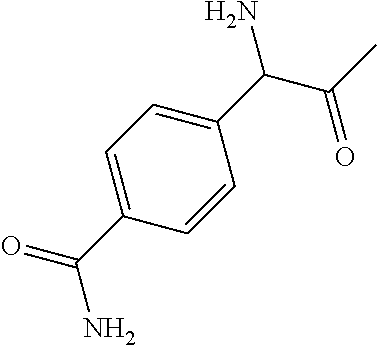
C1(C(N)C(=O)C)=CC=C(C(N)=O)C=C1
